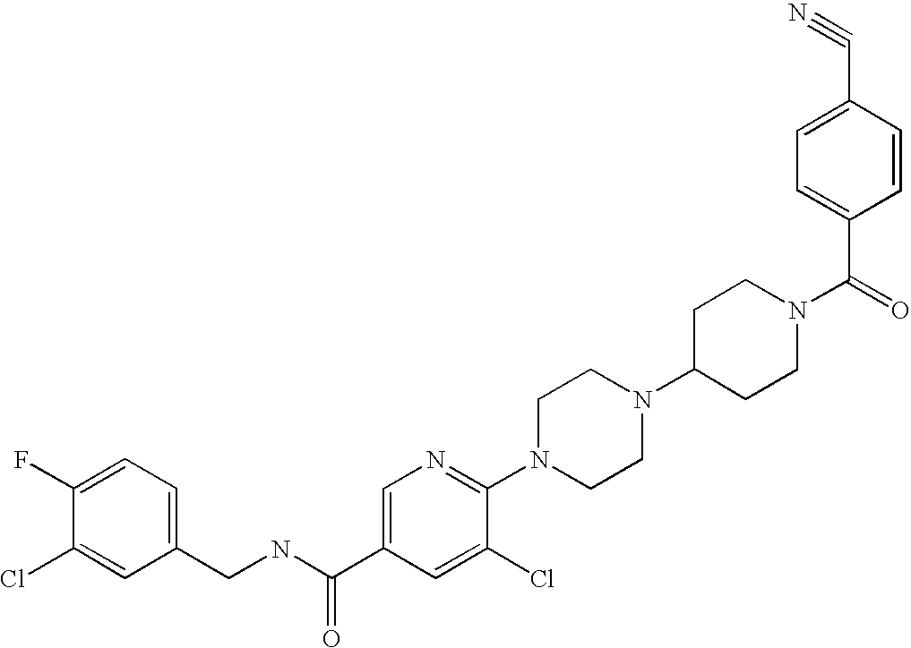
C(N1CCC(N2CCN(C3=NC=C(C(NCC4=CC=C(F)C(Cl)=C4)=O)C=C3Cl)CC2)CC1)(=O)C1=CC=C(C#N)C=C1
